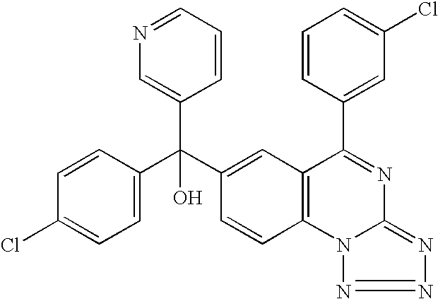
C1=C(Cl)C=CC(C(C2=CC3=C(C=C2)N2C(=NN=N2)N=C3C2=CC(Cl)=CC=C2)(C2=CN=CC=C2)O)=C1
